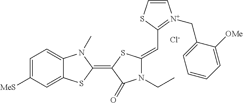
C1=C([MeS])C=C2C(=C1)N(C)C(=C1C(=O)N(CC)C(=CC3=[N+](CC4=CC=CC=C4[OMe])C=CS3)S1)S2.[Cl-]
